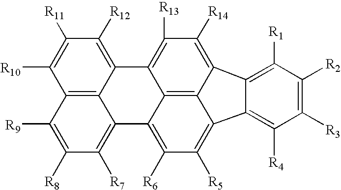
C12=C3C(=C([R12])C([R11])=C1[R10])C1=C([R13])C([R14])=C4C5=C1C(=C([R6])C([R5])=C5C1=C([R4])C([R3])=C([R2])C([R1])=C41)C3=C([R7])C([R8])=C2[R9]
